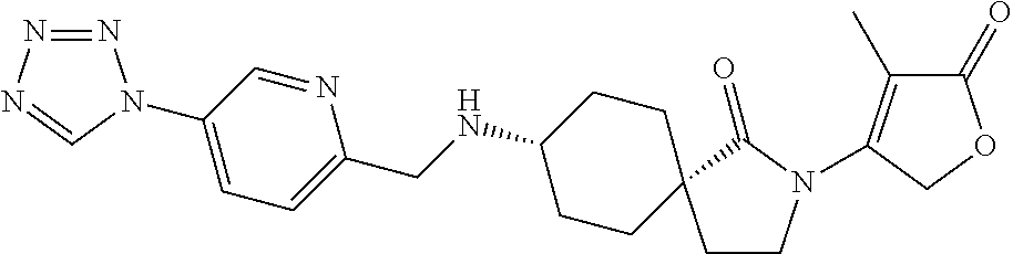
C1=NC(CNC2CCC3(CC2)CCN(C2=C(C)C(=O)OC2)C3=O)=CC=C1N1N=NN=C1
